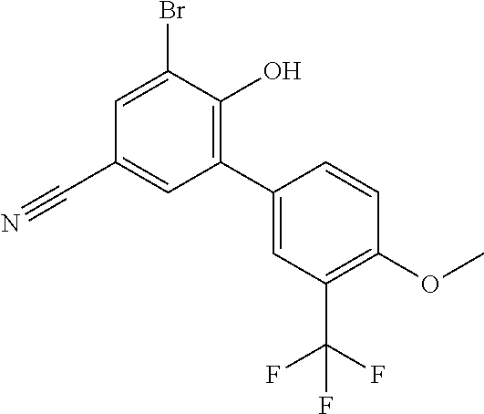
C1=C(Br)C(O)=C(C2=CC(C(F)(F)F)=C(OC)C=C2)C=C1C#N
